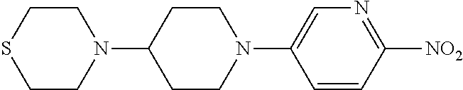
N1(C2CCN(C3=CN=C([NO2])C=C3)CC2)CCSCC1
